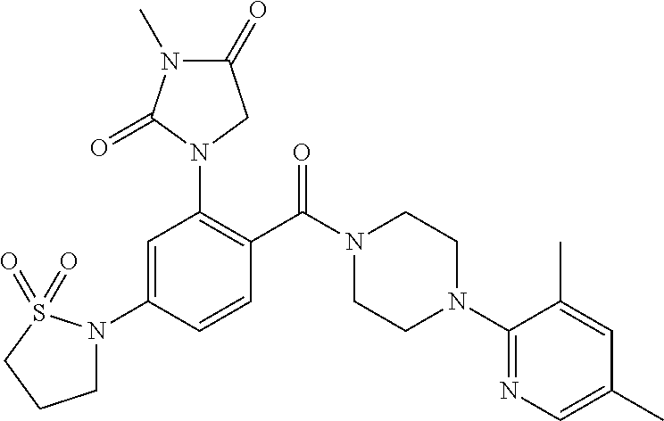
C1=C(N2CCCS2(=O)=O)C=CC(C(N2CCN(C3=NC=C(C)C=C3C)CC2)=O)=C1N1CC(=O)N(C)C1=O
